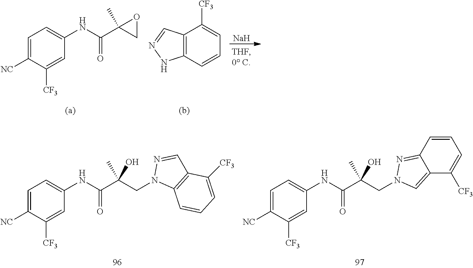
C1=C([NC])C([CF3])=CC(NC(C2(C)CO2)=O)=C1.C12=C(C=NN1)C([CF3])=CC=C2.[Na].C1=C([NC])C([CF3])=CC(NC(C(C)(CN2C3=C(C=N2)C([CF3])=CC=C3)O)=O)=C1.C1=C([NC])C([CF3])=CC(NC(C(C)(CN2C=C3C(=N2)C=CC=C3[CF3])O)=O)=C1
